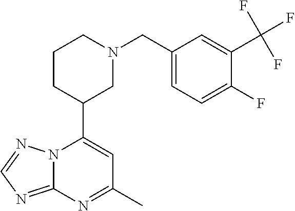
N12C(=NC=N1)N=C(C)C=C2C1CN(CC2=CC=C(F)C(C(F)(F)F)=C2)CCC1
